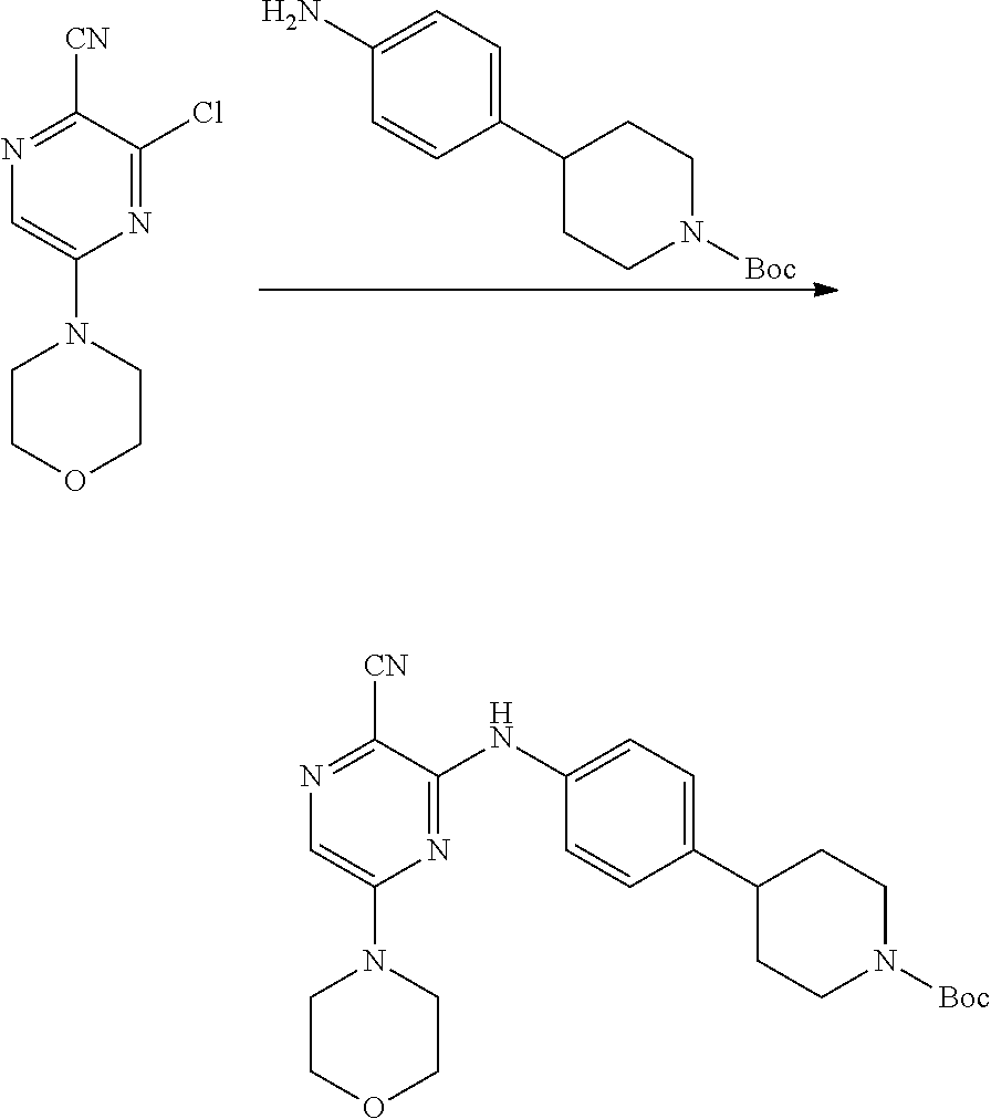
C1(C2CCN([Boc])CC2)=CC=C(N)C=C1.N1=C(Cl)C([CN])=NC=C1N1CCOCC1.N1=C(NC2=CC=C(C3CCN([Boc])CC3)C=C2)C([CN])=NC=C1N1CCOCC1
